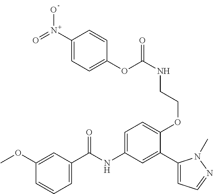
C1(OC)=CC(C(=O)NC2=CC=C(OCCNC(OC3=CC=C(N(O)=O)C=C3)=O)C(C3=CC=NN3C)=C2)=CC=C1
